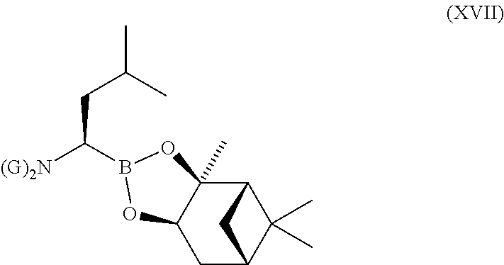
C12(C)C(CC3C(C)(C)C1C3)OB(C([(G)2N])CC(C)C)O2
